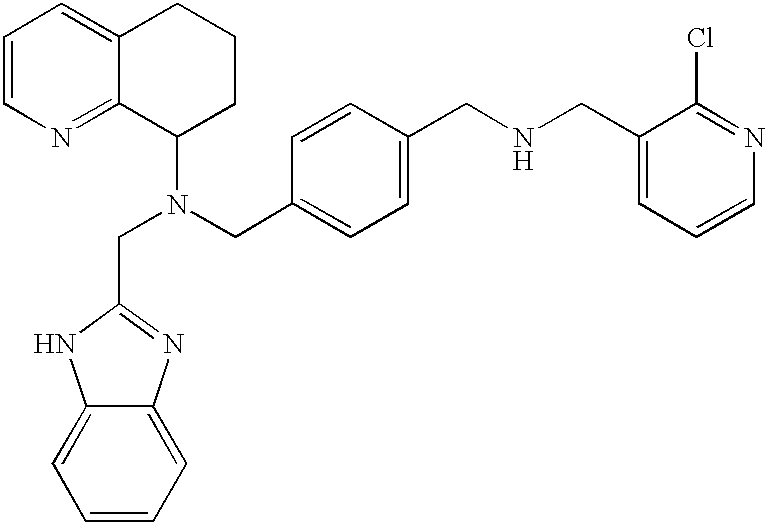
C1=CN=C2C(=C1)CCCC2N(CC1=CC=C(CNCC2=CC=CN=C2Cl)C=C1)CC1=NC2=CC=CC=C2N1
